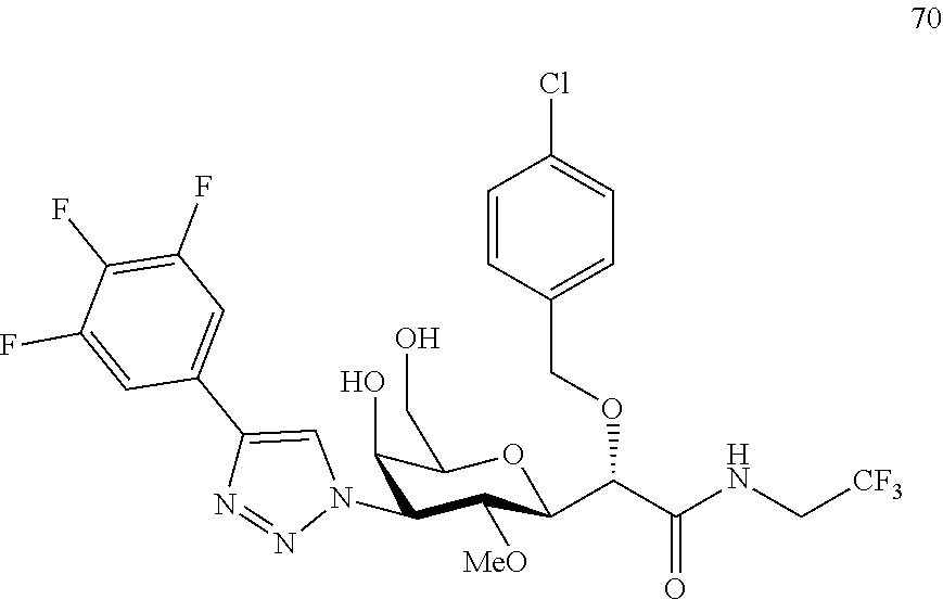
C1(O)C(N2C=C(C3=CC(F)=C(F)C(F)=C3)N=N2)C([MeO])C(C(C(NC[CF3])=O)OCC2=CC=C(Cl)C=C2)OC1CO
